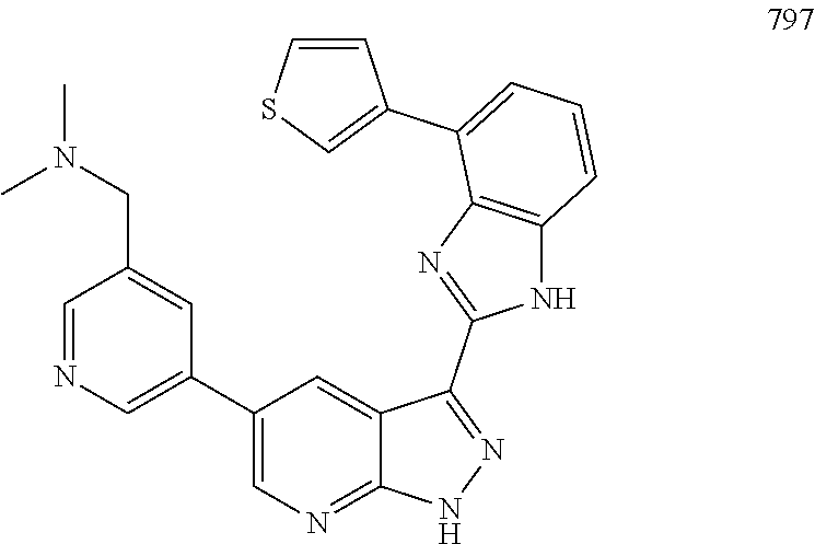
CN(CC1=CC(C2=CN=C3C(=C2)C(C2=NC4=C(N2)C=CC=C4C2=CSC=C2)=NN3)=CN=C1)C
